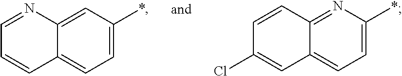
C12=CC=C(*)C=C1N=CC=C2.C12=CC=C(*)N=C1C=CC(Cl)=C2
